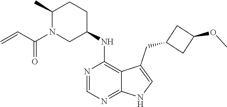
C1(C)N(C(C=C)=O)CC(NC2=C3C(=NC=N2)NC=C3CC2CC(OC)C2)CC1
